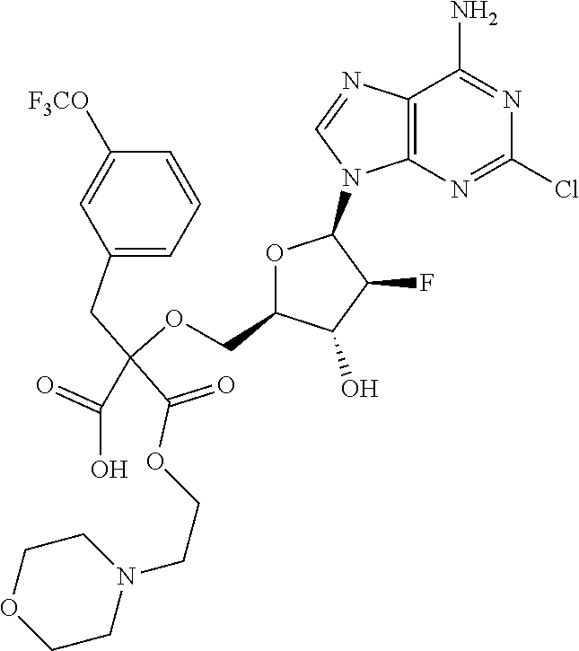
C12=C(N=C(Cl)N=C1N)N(C1OC(COC(CC3=CC=CC([F3CO])=C3)(C(=O)OCCN3CCOCC3)C(O)=O)C(O)C1F)C=N2
